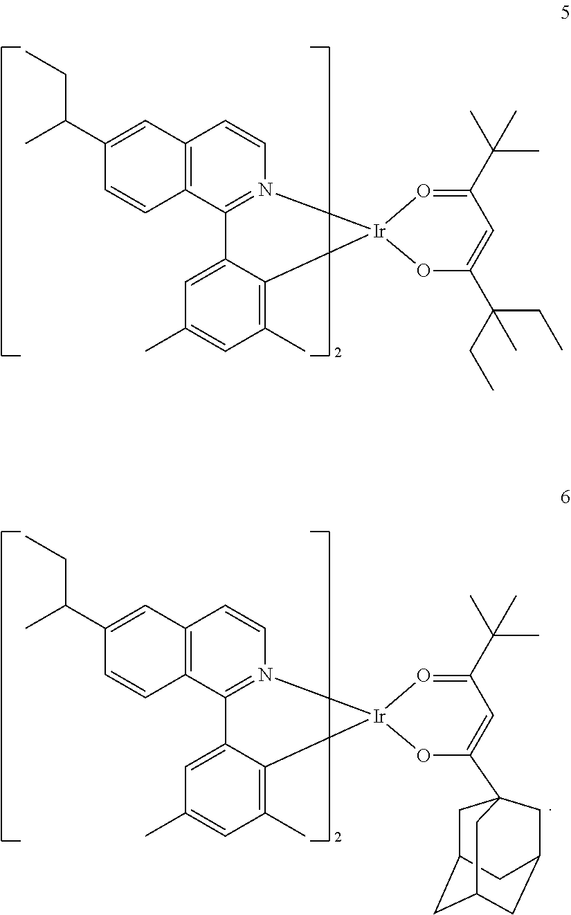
C12=C(C3=N(C=C1)[Ir]1(C4=C(C)C=C(C)C=C34)OC(C(CC)(CC)C)=CC(C(C)(C)C)=O1)C=CC(C(C)CC)=C2.C12=C(C3=N(C=C1)[Ir]1(C4=C(C)C=C(C)C=C34)OC(C34CC5CC(CC(C3)C5)C4)=CC(C(C)(C)C)=O1)C=CC(C(C)CC)=C2
